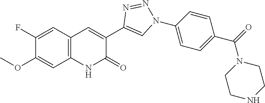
C1(OC)=CC2=C(C=C1F)C=C(C1=CN(C3=CC=C(C(=O)N4CCNCC4)C=C3)N=N1)C(=O)N2
